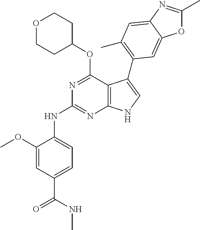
N(C1=NC2=C(C(OC3CCOCC3)=N1)C(C1=C(C)C=C3N=C(C)OC3=C1)=CN2)C1=CC=C(C(NC)=O)C=C1OC
